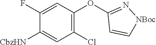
C1(OC2=C(Cl)C=C([CbzHN])C(F)=C2)=N[NBoc]C=C1
